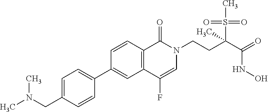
C1(C2=CC=C(CN(C)C)C=C2)=CC2=C(C=C1)C(=O)N(CCC(C(=O)NO)(S(C)(=O)=O)C)C=C2F
